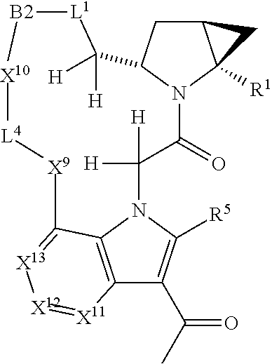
C12=C3N(C([R5])=C1C(C)=O)C([H])([H])C(=O)N1C(CC4C1([R1])C4)C([H])([H])[L1][B2][X10][L4][X9]C3=[X13][X12]=[X11]2
